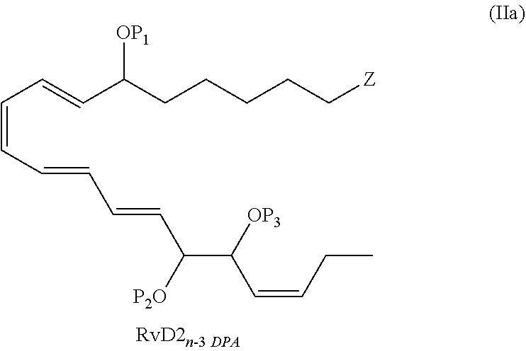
C(C=CC(CCCCC[Z])[OP1])=CC=CC=CC(C(C=CCC)[OP3])[P2O]
